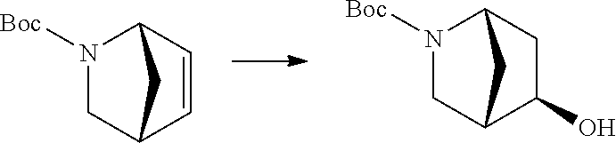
N1([Boc])CC2C=CC1C2.N1([Boc])CC2C(O)CC1C2
